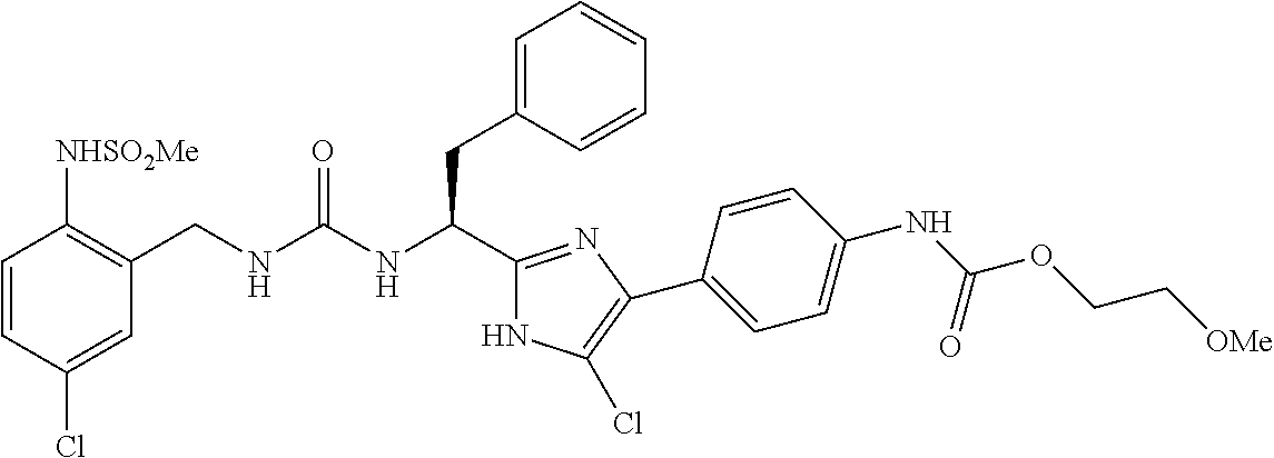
C(NC(CC1=CC=CC=C1)C1=NC(C2=CC=C(NC(OCC[OMe])=O)C=C2)=C(Cl)N1)(=O)NCC1=C([NHSO2Me])C=CC(Cl)=C1
